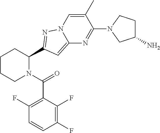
C1CCN(C(=O)C2=C(F)C=CC(F)=C2F)C(C2=NN3C=C(C)C(N4CC(N)CC4)=NC3=C2)C1
